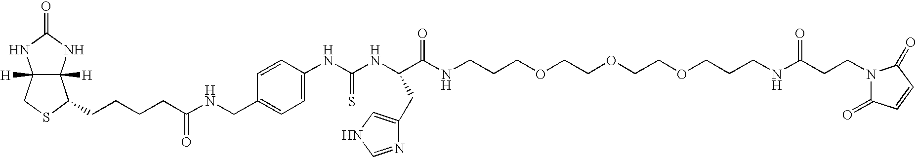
C12([H])C([H])(NC(=O)N1)C(CCCCC(NCC1=CC=C(NC(NC(C(NCCCOCCOCCOCCCNC(=O)CCN3C(=O)C=CC3=O)=O)CC3=CNC=N3)=S)C=C1)=O)SC2
